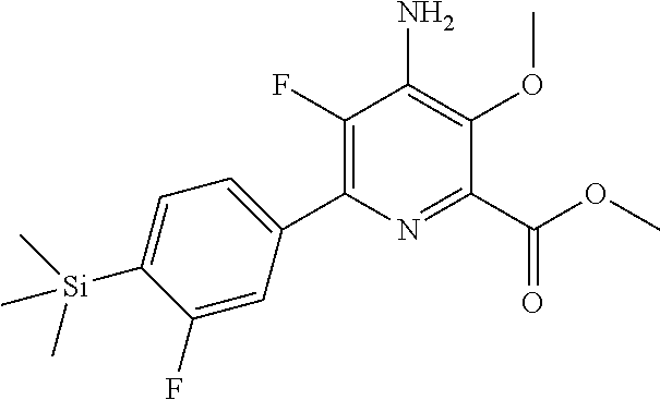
C1(F)=C(C2=CC=C([Si](C)(C)C)C(F)=C2)N=C(C(OC)=O)C(OC)=C1N
